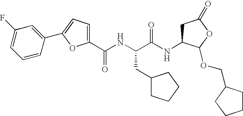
C(NC(C(NC1CC(=O)OC1OCC1CCCC1)=O)CC1CCCC1)(=O)C1=CC=C(C2=CC(F)=CC=C2)O1
